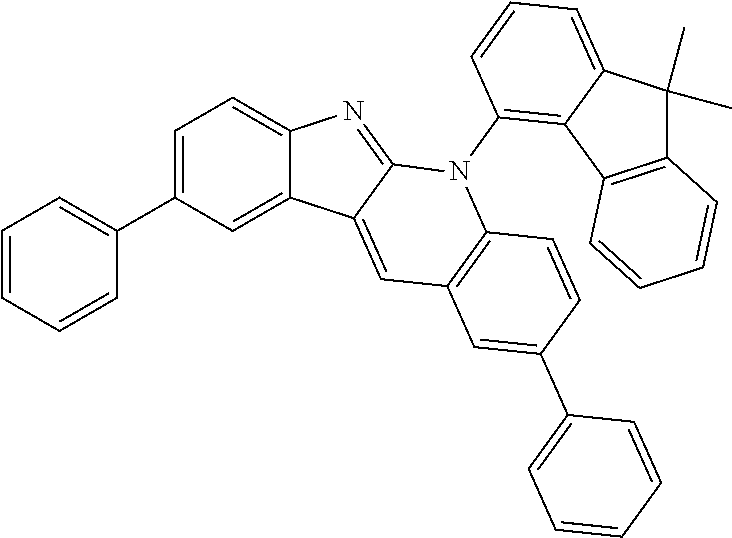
C1=C(C2=CC=CC=C2)C=C2C(=C1)N=C1C2=CC2=C(N1C1=C3C(=CC=C1)C(C)(C)C1=C3C=CC=C1)C=CC(C1=CC=CC=C1)=C2
